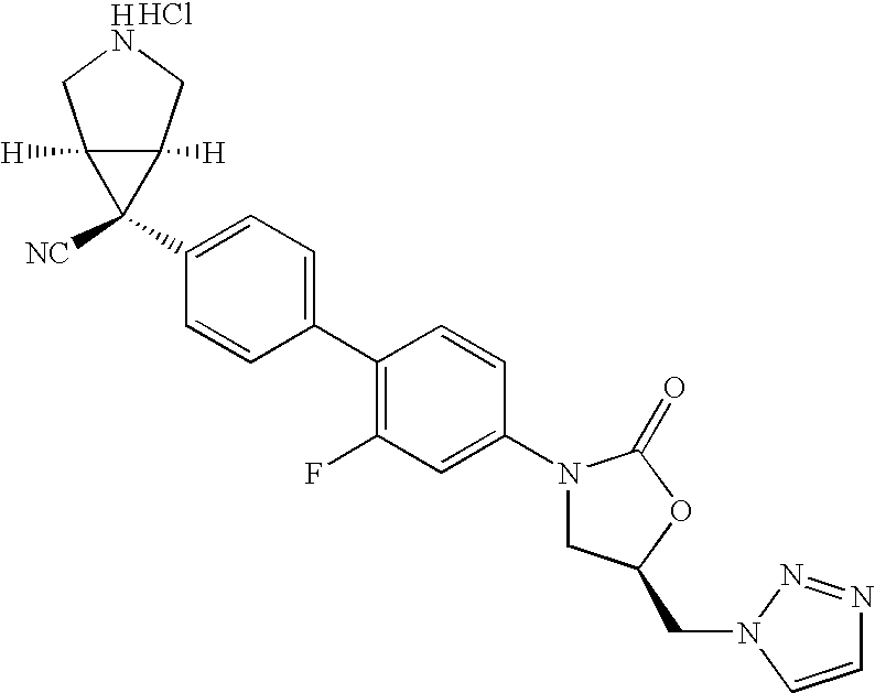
C1(N2CC(CN3C=CN=N3)OC2=O)=CC(F)=C(C2=CC=C(C3([NC])C4([H])C3([H])CNC4)C=C2)C=C1.Cl
